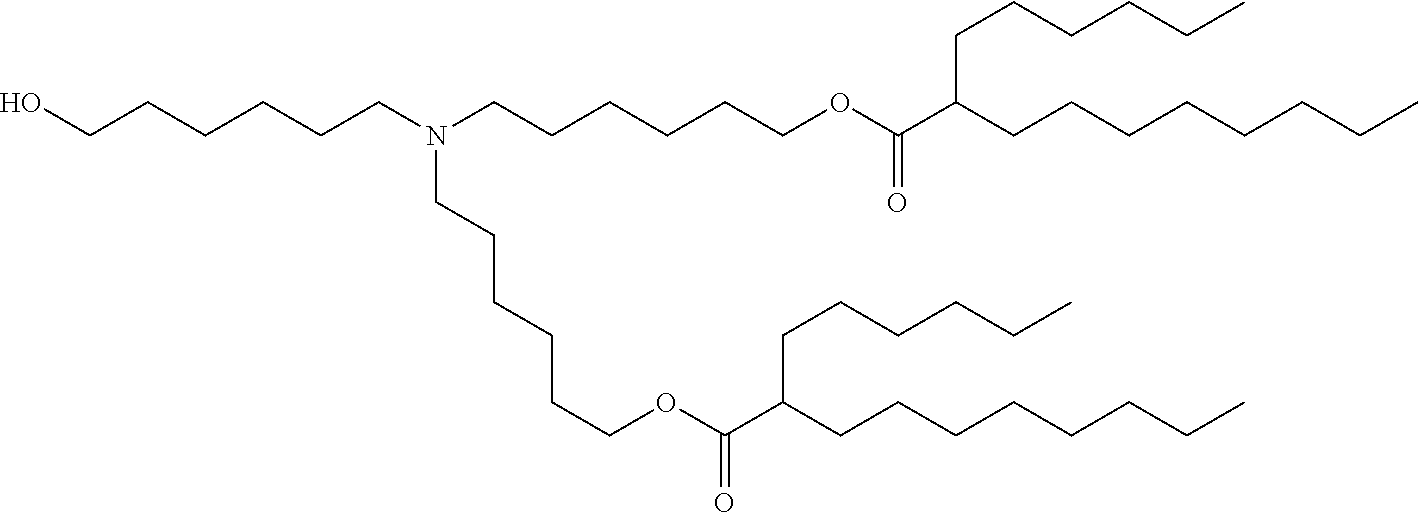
C(CCN(CCCCCCOC(C(CCCCCCCC)CCCCCC)=O)CCCCCCOC(C(CCCCCCCC)CCCCCC)=O)CCCO
